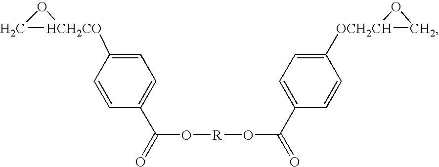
C1[HCH2CO](C2=CC=C(C(=O)O[R]OC(=O)C3=CC=C([OCH2CH]4CO4)C=C3)C=C2)O1
